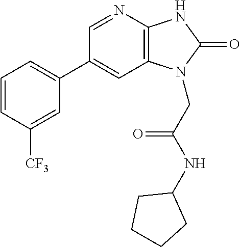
C1(C2=CC=CC([CF3])=C2)=CC2=C(N=C1)NC(=O)N2CC(NC1CCCC1)=O
